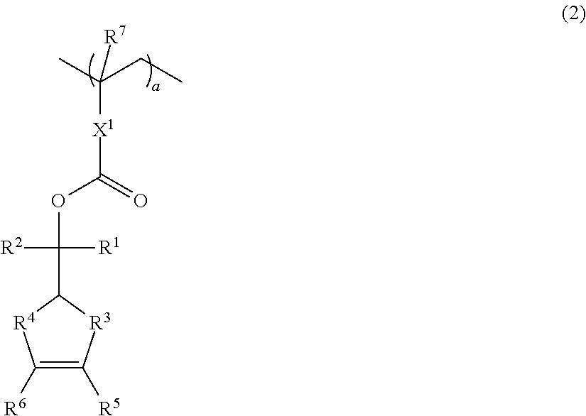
C1([R6])=C([R5])[R3]C(C(OC(=O)[X1]C(CC)(C)[R7])([R1])[R2])[R4]1
